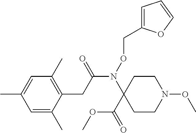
C1=C(C)C=C(C)C(CC(N(OCC2=CC=CO2)C2(C(=O)OC)CCN(OC)CC2)=O)=C1C
